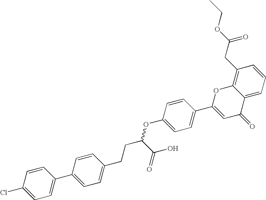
C1=CC(Cl)=CC=C1C1=CC=C(CCC(OC2=CC=C(C3=CC(=O)C4=CC=CC(CC(OCC)=O)=C4O3)C=C2)C(O)=O)C=C1
